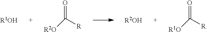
C([R])([R2O])=O.[R1OH].C([R])([R1O])=O.[R2OH]
